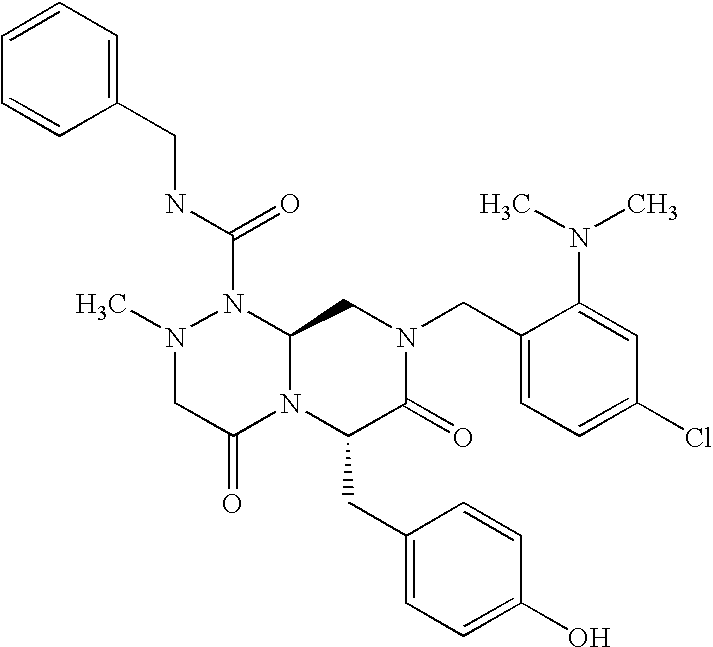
CN1CC(=O)N2C(N1C(NCC1=CC=CC=C1)=O)CN(CC1=CC=C(Cl)C=C1N(C)C)C(=O)C2CC1=CC=C(O)C=C1
